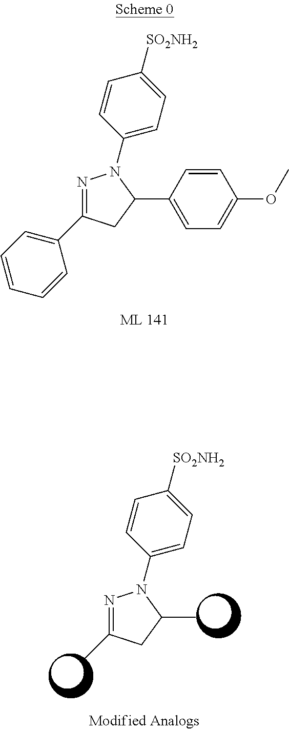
N1=C(C2=CC=CC=C2)CC(C2=CC=C(OC)C=C2)N1C1=CC=C([SO2NH2])C=C1.N1=C(C)CC(C)N1C1=CC=C([SO2NH2])C=C1
